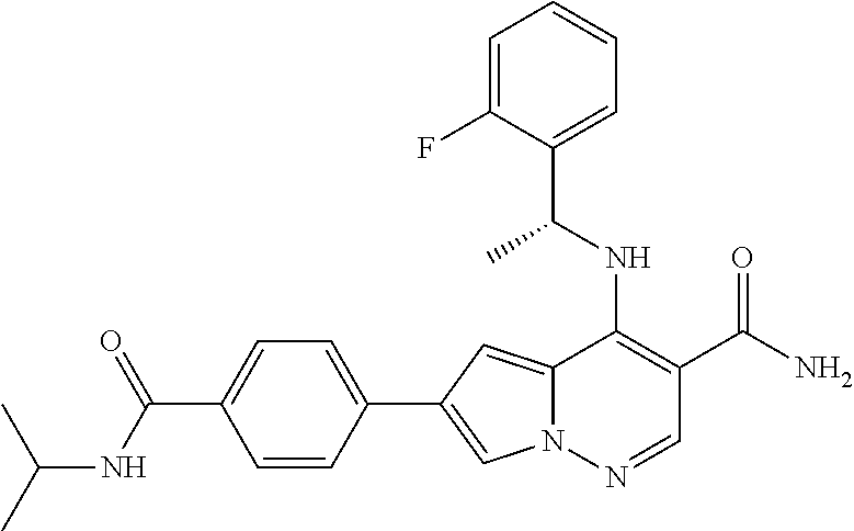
N12C(=CC(C3=CC=C(C(=O)NC(C)C)C=C3)=C1)C(NC(C1=CC=CC=C1F)C)=C(C(N)=O)C=N2
